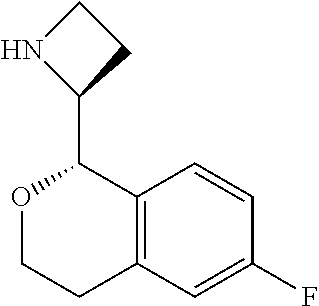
O1CCC2=C(C1C1CCN1)C=CC(F)=C2
